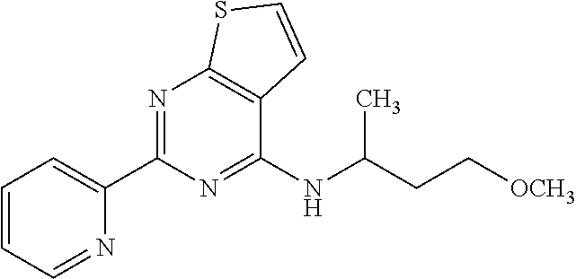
N1=C(C2=CC=CC=N2)N=C(NC(CC[OCH3])C)C2=C1SC=C2
